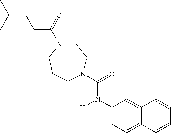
C(C(=O)N1CCN(C(=O)N(C2=CC=C3C(=C2)C=CC=C3)[H])CCC1)CC(C)C
